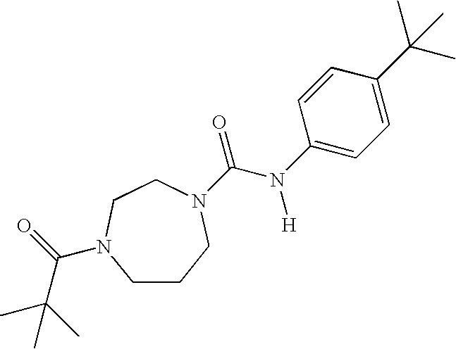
C1CCN(C(=O)N([H])C2=CC=C(C(C)(C)C)C=C2)CCN1C(=O)C(C)(C)C
